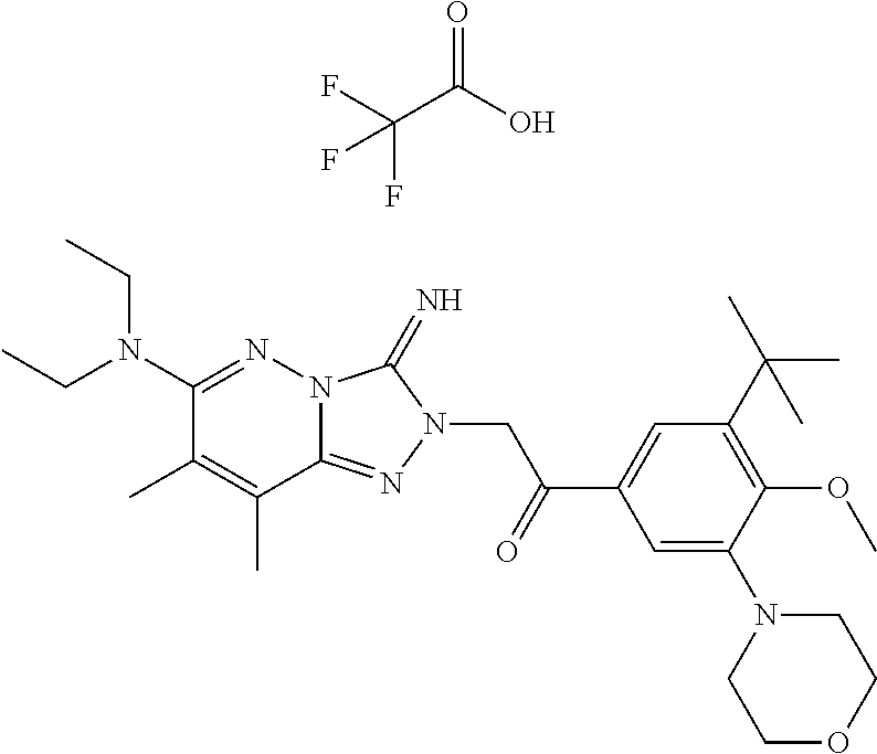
C1(N(CC)CC)=NN2C(=NN(CC(=O)C3=CC(C(C)(C)C)=C(OC)C(N4CCOCC4)=C3)C2=N)C(C)=C1C.C(C(=O)O)(F)(F)F
